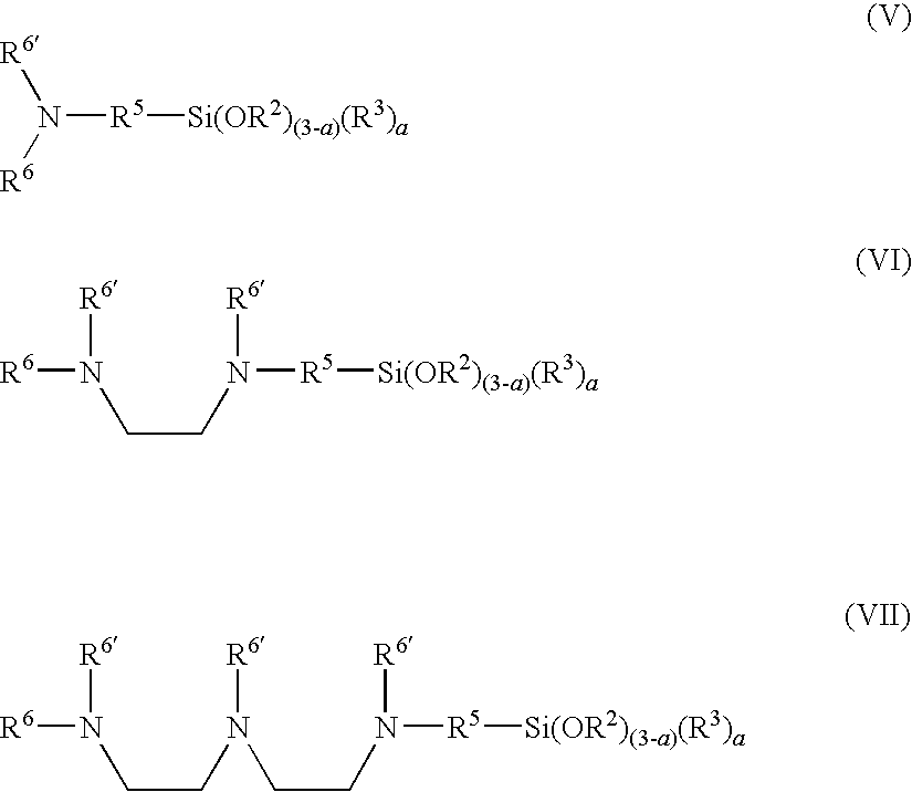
[R5](N([R6])[R6])[Si(OR2)(3-a)(R3)a].[R5](N([R6])CCN([R6])[R6])[Si(OR2)(3-a)(R3)a].[R5](N([R6])CCN([R6])CCN([R6])[R6])[Si(OR2)(3-a)(R3)a]
